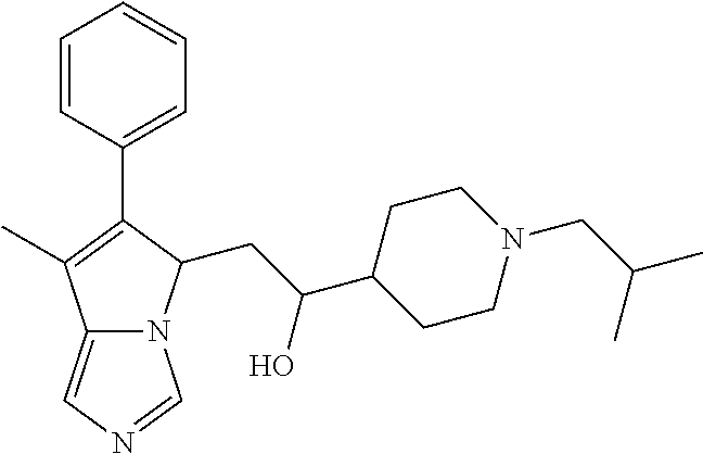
C12=CN=CN1C(CC(C1CCN(CC(C)C)CC1)O)C(C1=CC=CC=C1)=C2C
